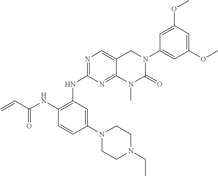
C1(N2CCN(CC)CC2)=CC(NC2=NC=C3C(=N2)N(C)C(=O)N(C2=CC(OC)=CC(OC)=C2)C3)=C(NC(C=C)=O)C=C1
